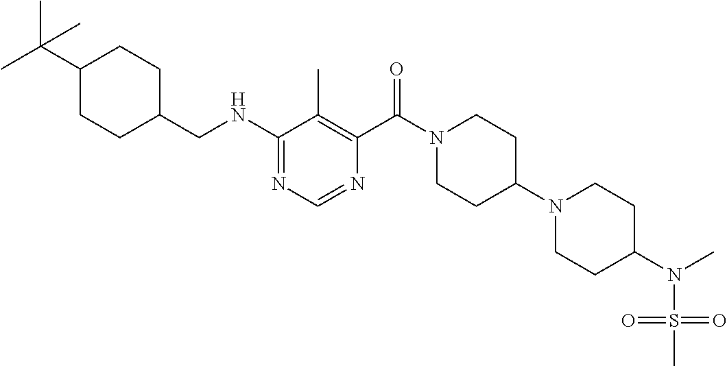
C1(NCC2CCC(C(C)(C)C)CC2)=NC=NC(C(N2CCC(N3CCC(N(C)S(=O)(=O)C)CC3)CC2)=O)=C1C
